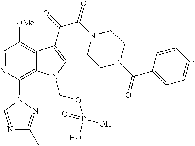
C1=NC(N2N=C(C)N=C2)=C2C(=C1[OMe])C(C(C(N1CCN(C(C3=CC=CC=C3)=O)CC1)=O)=O)=CN2COP(O)(O)=O
